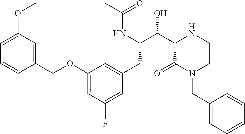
C1(OCC2=CC(OC)=CC=C2)=CC(F)=CC(CC(C(C2C(=O)N(CC3=CC=CC=C3)CCN2)O)NC(C)=O)=C1
